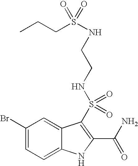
C1(Br)=CC=C2C(=C1)C(S(=O)(=O)NCCNS(CCC)(=O)=O)=C(C(N)=O)N2
